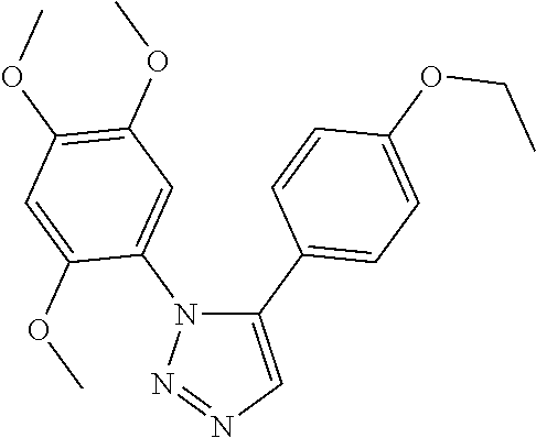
C1(C2=CC=C(OCC)C=C2)=CN=NN1C1=CC(OC)=C(OC)C=C1OC
